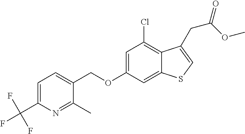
C12=CC(OCC3=CC=C(C(F)(F)F)N=C3C)=CC(Cl)=C1C(CC(=O)OC)=CS2
